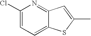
C1(Cl)=CC=C2C(=N1)C=C(C)S2
